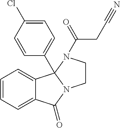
C12=CC=CC=C1C1(C3=CC=C(Cl)C=C3)N(C2=O)CCN1C(CC#N)=O
